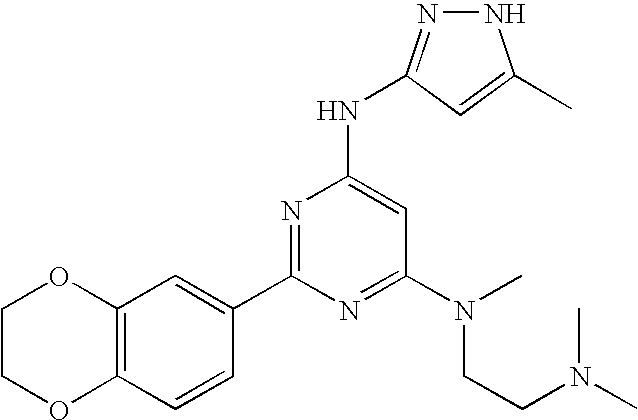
N1N=C(NC2=CC(N(CCN(C)C)C)=NC(C3=CC4=C(C=C3)OCCO4)=N2)C=C1C
